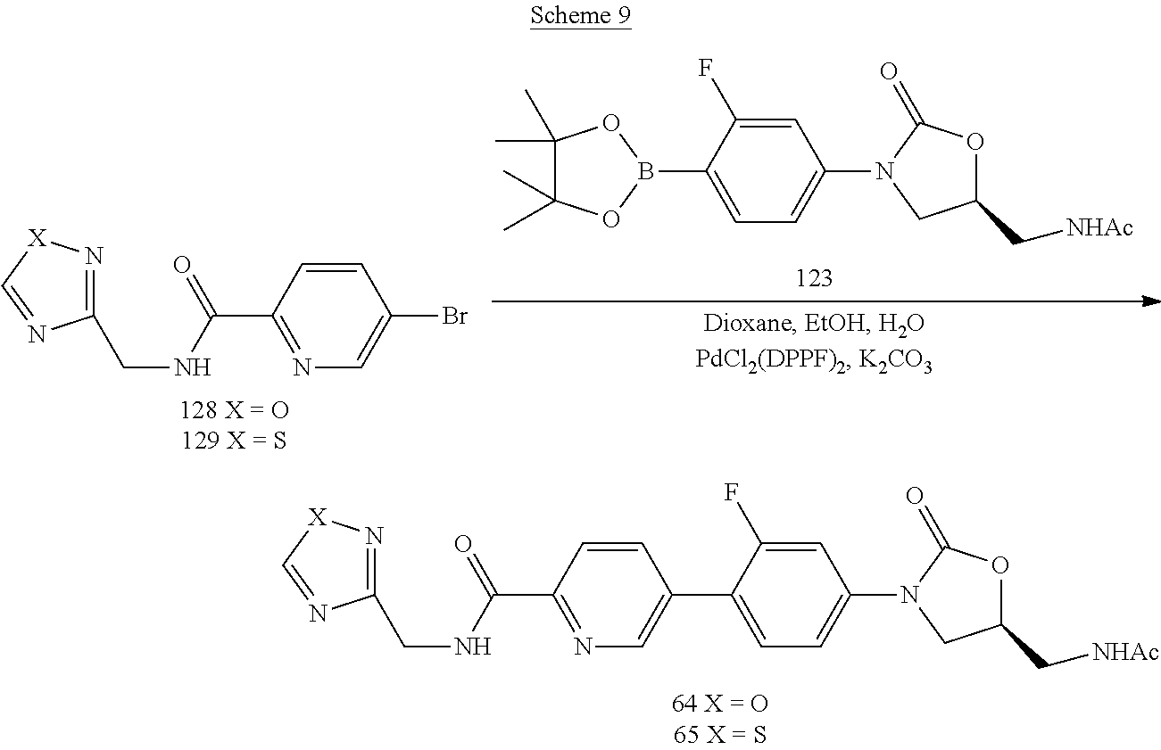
C1=C(F)C(B2OC(C)(C)C(C)(C)O2)=CC=C1N1CC(C[NHAc])OC1=O.C1=CC(C(NCC2=N[X]C=N2)=O)=NC=C1Br.C1=CC(C(NCC2=N[X]C=N2)=O)=NC=C1C1=CC=C(N2CC(C[NHAc])OC2=O)C=C1F
